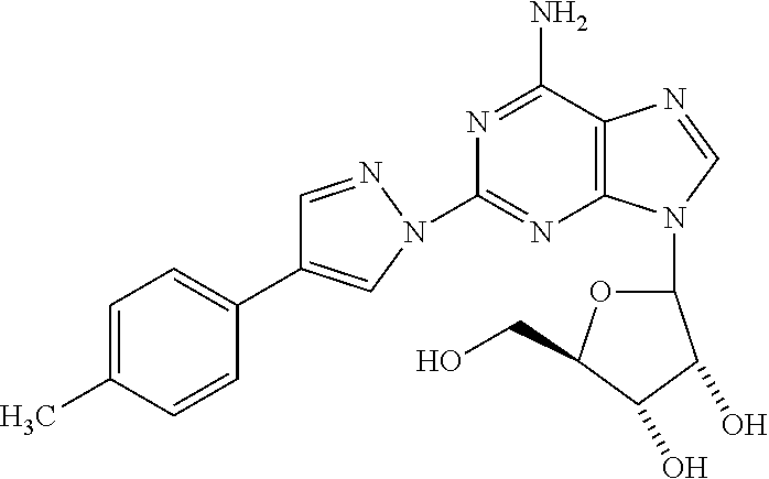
N1=C(N)C2=C(N=C1N1C=C(C3=CC=C(C)C=C3)C=N1)N(C1OC(CO)C(O)C1O)C=N2
